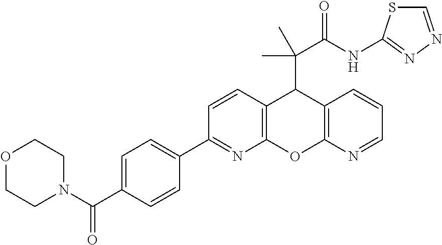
N1(C(C2=CC=C(C3=NC4=C(C=C3)C(C(C(NC3=NN=CS3)=O)(C)C)C3=C(O4)N=CC=C3)C=C2)=O)CCOCC1
